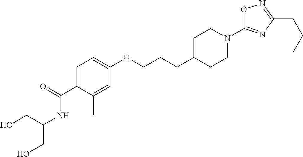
C1=C(C(=O)NC(CO)CO)C(C)=CC(OCCCC2CCN(C3=NC(CCC)=NO3)CC2)=C1
